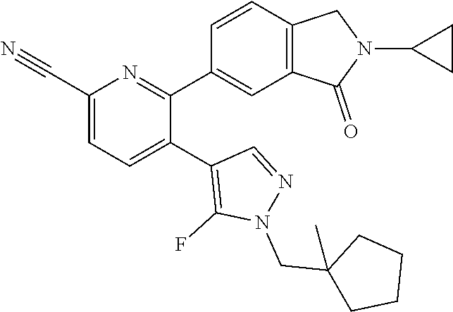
C1(C#N)=CC=C(C2=C(F)N(CC3(C)CCCC3)N=C2)C(C2=CC3=C(C=C2)CN(C2CC2)C3=O)=N1
